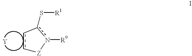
c1c-c(S[R1])n([R9])[Z]1
